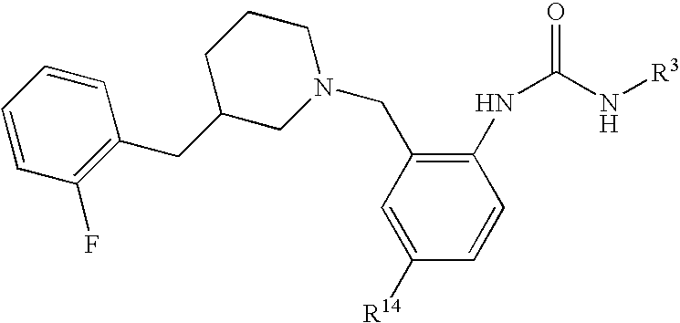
C1([R14])=CC(CN2CCCC(CC3=C(F)C=CC=C3)C2)=C(NC(N[R3])=O)C=C1
